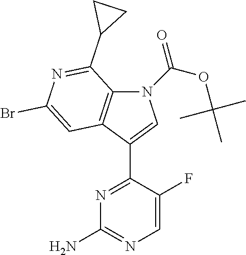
N1(C(OC(C)(C)C)=O)C2=C(C(C3=NC(N)=NC=C3F)=C1)C=C(Br)N=C2C1CC1
